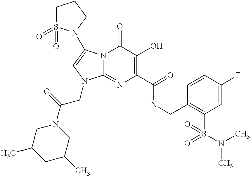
N12C(=NC(C(=O)NCC3=C(S(=O)(N(C)C)=O)C=C(F)C=C3)=C(O)C1=O)N(CC(=O)N1CC(C)CC(C)C1)C=C2N1S(=O)(=O)CCC1
